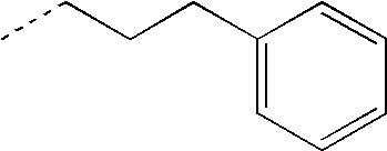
C(CC1=CC=CC=C1)CC
